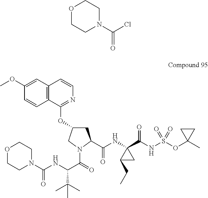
O1CCN(C(Cl)=O)CC1.C12=C(C=C(OC)C=C1)C=CN=C2OC1CC(C(NC2(C(NS(OC3(C)CC3)(=O)=O)=O)C(CC)C2)=O)N(C(=O)C(NC(N2CCOCC2)=O)C(C)(C)C)C1
